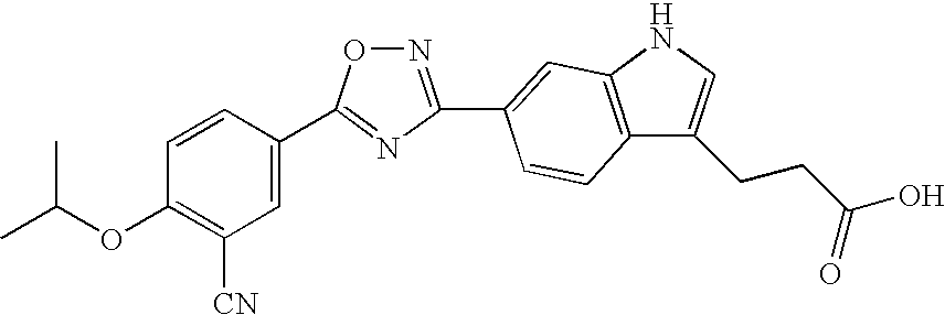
C12=C(NC=C1CCC(O)=O)C=C(C1=NOC(C3=CC([CN])=C(OC(C)C)C=C3)=N1)C=C2
